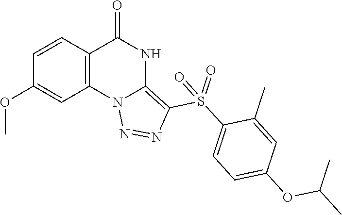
C1(OC)=CC2=C(C=C1)C(=O)NC1=C(S(C3=CC=C(OC(C)C)C=C3C)(=O)=O)N=NN21
